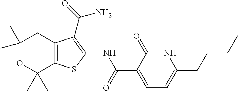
C1(C)(C)OC(C)(C)C2=C(C1)C(C(=O)N)=C(NC(C1=CC=C(CCCC)NC1=O)=O)S2
